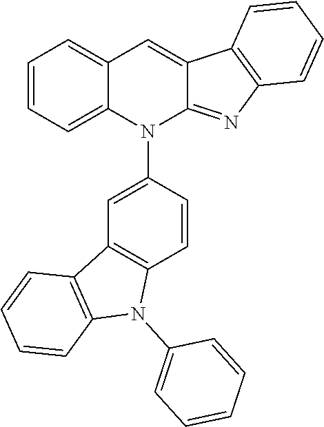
C12=C(C=CC(N3C4=CC=CC=C4C=C4C3=NC3=C4C=CC=C3)=C1)N(C1=CC=CC=C1)C1=C2C=CC=C1
